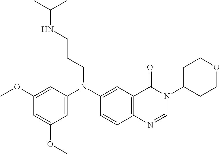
C1=C(N(C2=CC3=C(C=C2)N=CN(C2CCOCC2)C3=O)CCCNC(C)C)C=C(OC)C=C1OC
